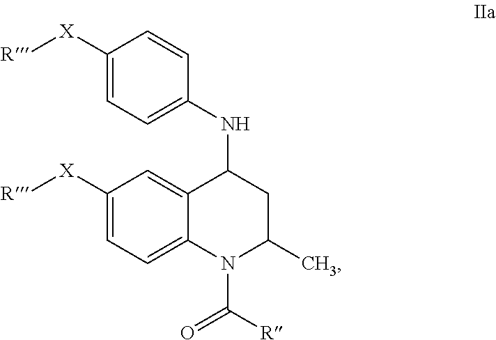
C1([X][R])=CC=C2C(=C1)C(NC1=CC=C([X][R])C=C1)CC(C)N2C([R])=O
